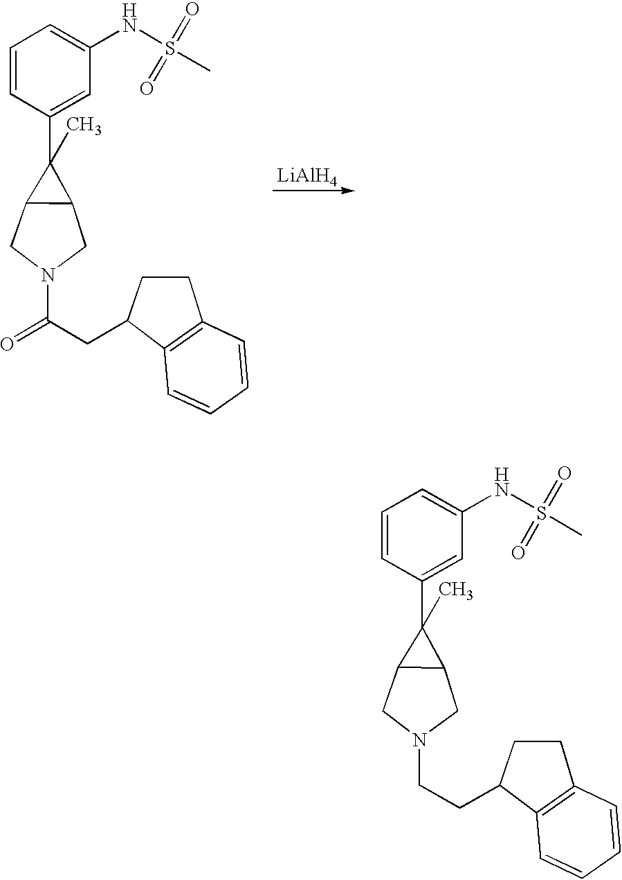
C1=CC(C2(C)C3C2CN(C(CC2C4=C(CC2)C=CC=C4)=O)C3)=CC(NS(C)(=O)=O)=C1.[LiAlH4].C1=CC(C2(C)C3C2CN(CCC2C4=C(CC2)C=CC=C4)C3)=CC(NS(C)(=O)=O)=C1
